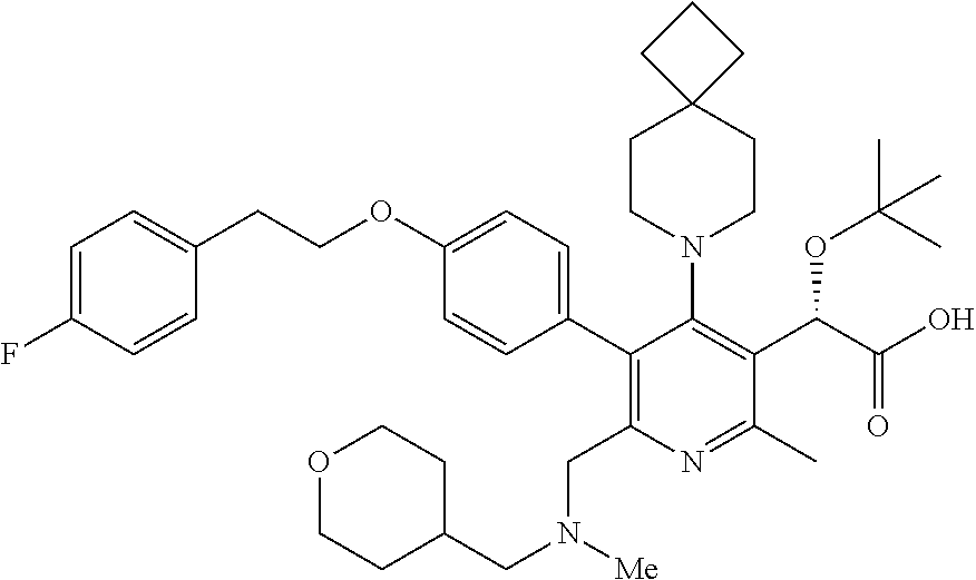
C1=C(F)C=CC(CCOC2=CC=C(C3=C(CN(CC4CCOCC4)[Me])N=C(C)C(C(C(O)=O)OC(C)(C)C)=C3N3CCC4(CC3)CCC4)C=C2)=C1
